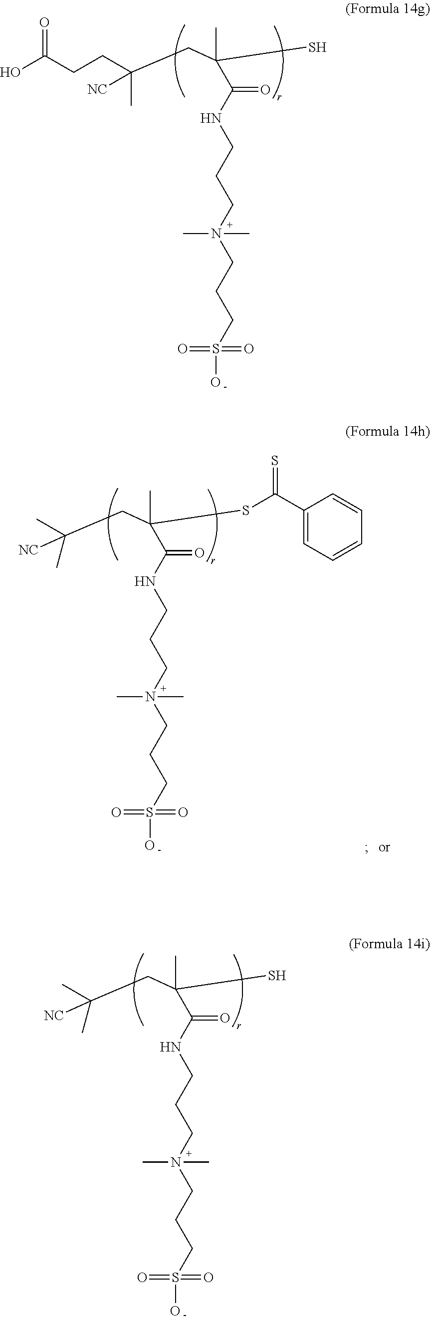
C(NCCCN(CCCS(=O)(=O)O)(C)C)(=O)C(CC(C)(CCC(O)=O)[NC])(S)C.C(NCCCN(CCCS(=O)(=O)O)(C)C)(=O)C(CC(C)(C)[NC])(SC(C1=CC=CC=C1)=S)C.C(NCCCN(CCCS(=O)(=O)O)(C)C)(=O)C(CC(C)(C)[NC])(S)C
